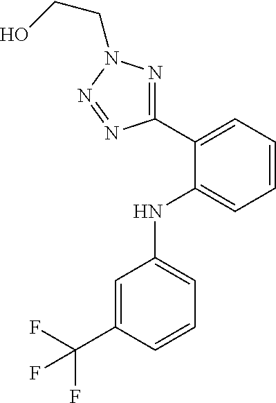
C1=C(C(F)(F)F)C=CC=C1NC1=CC=CC=C1C1=NN(CCO)N=N1
